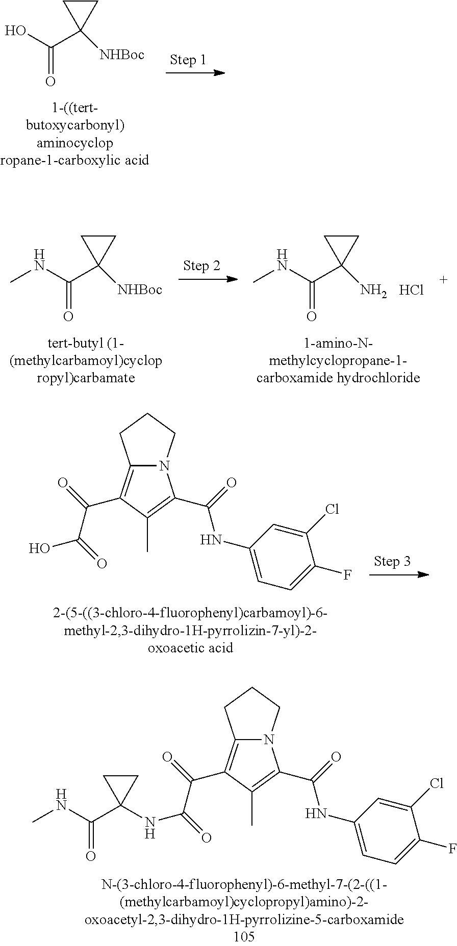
C(=O)(C1([NHBoc])CC1)O.C(=O)(C1([NHBoc])CC1)NC.C(=O)(C1(N)CC1)NC.Cl.C12=C(C(C(O)=O)=O)C(C)=C(C(NC3=CC=C(F)C(Cl)=C3)=O)N1CCC2.C12=C(C(C(NC3(C(=O)NC)CC3)=O)=O)C(C)=C(C(NC3=CC=C(F)C(Cl)=C3)=O)N1CCC2
